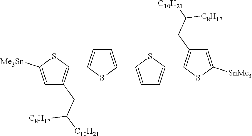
C1=C([Me3Sn])SC(C2=CC=C(C3=CC=C(C4=C(CC([C10H21])[C8H17])C=C([SnMe3])S4)S3)S2)=C1CC([C10H21])[C8H17]
